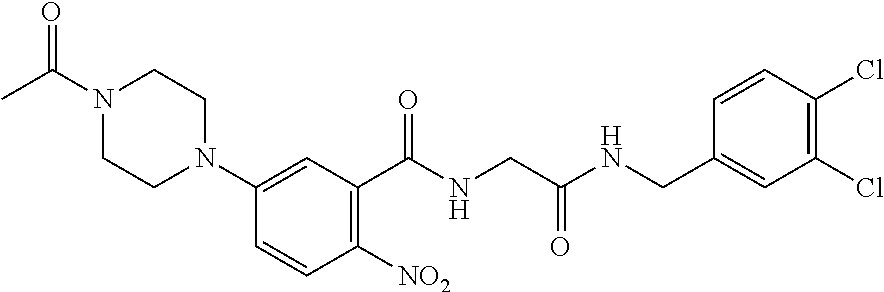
C1=CC([NO2])=C(C(=O)NCC(NCC2=CC(Cl)=C(Cl)C=C2)=O)C=C1N1CCN(C(C)=O)CC1
